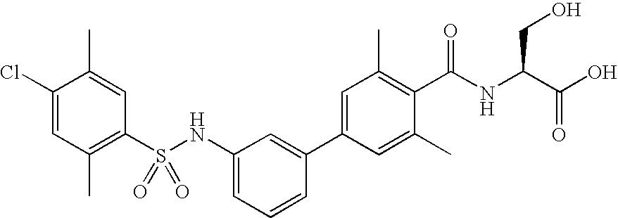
C1(Cl)=CC(C)=C(S(NC2=CC=CC(C3=CC(C)=C(C(NC(C(O)=O)CO)=O)C(C)=C3)=C2)(=O)=O)C=C1C
